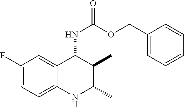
C1(F)=CC=C2C(=C1)C(NC(=O)OCC1=CC=CC=C1)C(C)C(C)N2
